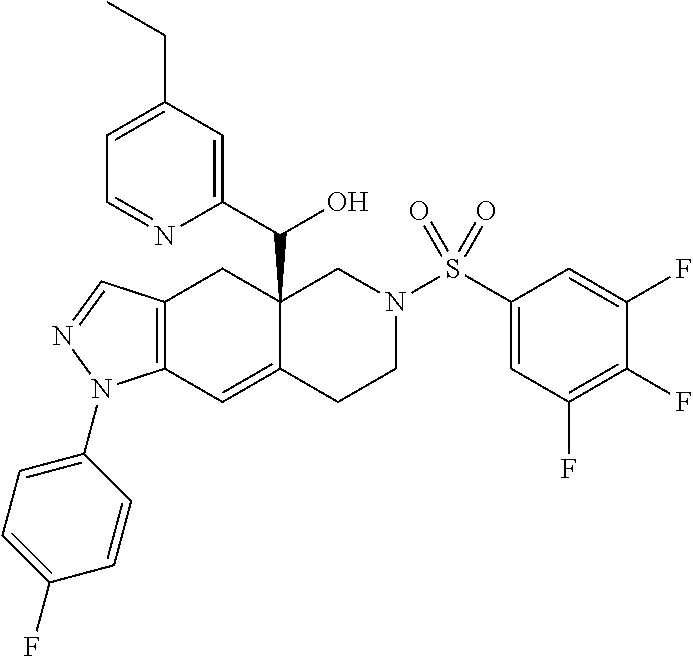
C12=C(C=C3C(C(C4=CC(CC)=CC=N4)O)(C1)CN(S(C1=CC(F)=C(F)C(F)=C1)(=O)=O)CC3)N(C1=CC=C(F)C=C1)N=C2
